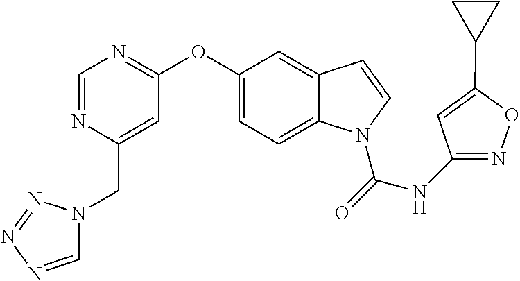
C1(OC2=NC=NC(CN3C=NN=N3)=C2)=CC=C2C(=C1)C=CN2C(=O)NC1=NOC(C2CC2)=C1
